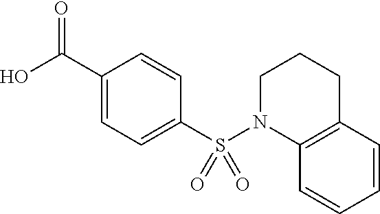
C1(C(O)=O)=CC=C(S(=O)(=O)N2C3=C(C=CC=C3)CCC2)C=C1
